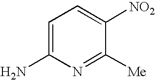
C1=C(N)N=C([Me])C([NO2])=C1
